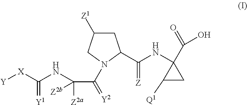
C1C([Z1])CN(C(=[Y2])C([Z2a])([Z2b])NC([X][Y])=[Y1])C1C(NC1(C(=O)O)C([Q1])C1)=[Z]
